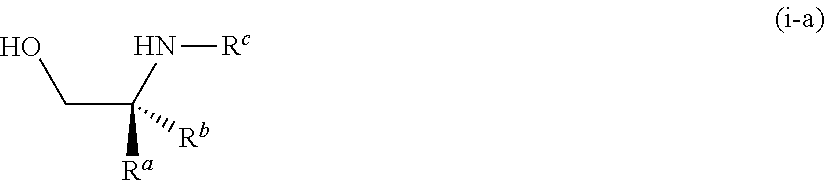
C(C([Ra])([Rb])N[Rc])O
